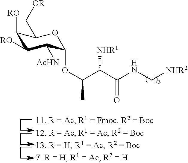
C1([RO])C([RO])C([AcHN])C(OC(C(C(NC[NHR2])=O)[NHR1])C)OC1C[OR]
